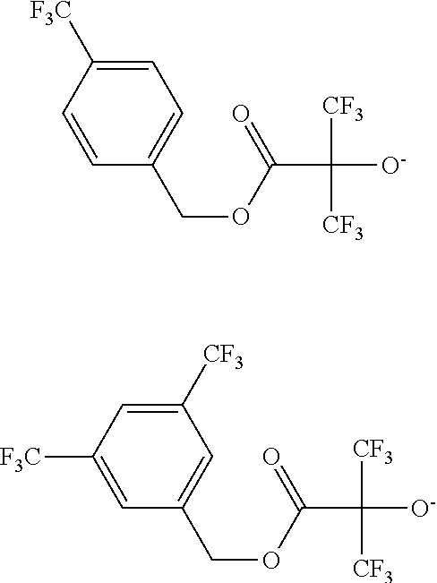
C(C([CF3])([CF3])[O-])(OCC1=CC=C([F3C])C=C1)=O.C(C([CF3])([CF3])[O-])(OCC1=CC([CF3])=CC([F3C])=C1)=O
